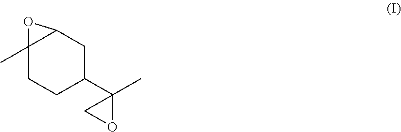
C12(C)CCC(C3(C)CO3)CC1O2
